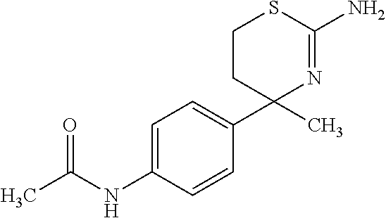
N1=C(N)SCCC1(C1=CC=C(NC(C)=O)C=C1)C
